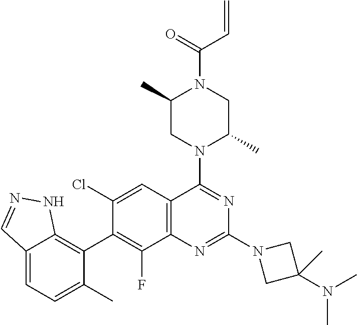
C12=CC=C(C)C(C3=C(F)C4=C(C=C3Cl)C(N3C(C)CN(C(=O)C=C)C(C)C3)=NC(N3CC(N(C)C)(C)C3)=N4)=C1NN=C2
